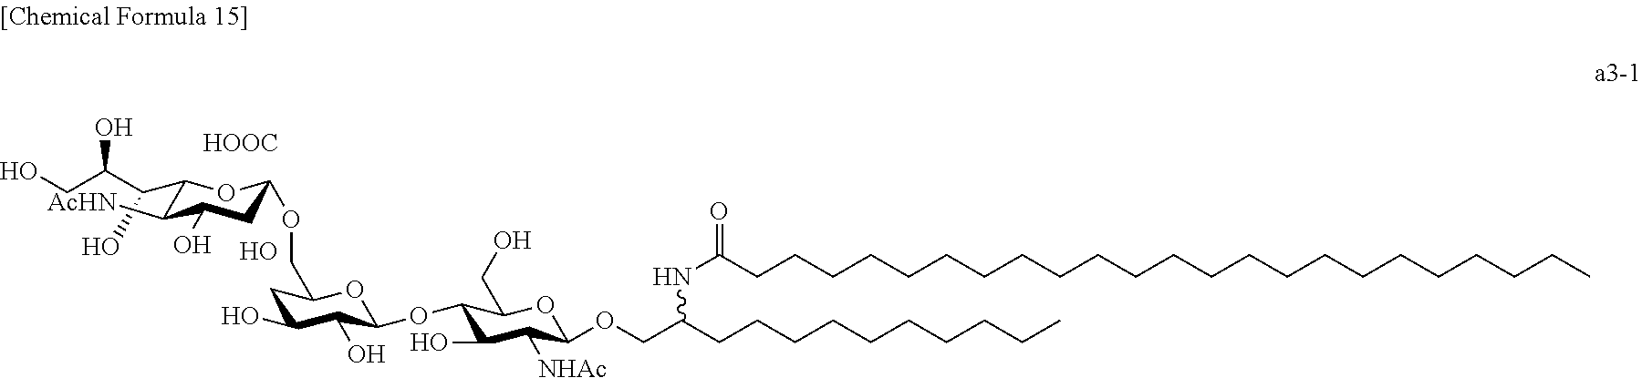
[HOOC].O.OCC(C(C1C([AcHN])C(O)CC(OCC2CC(O)C(O)C(OC3C(CO)OC(OCC(CCCCCCCCCC)NC(=O)CCCCCCCCCCCCCCCCCCCCCCC)C([NHAc])C3O)O2)O1)O)O
